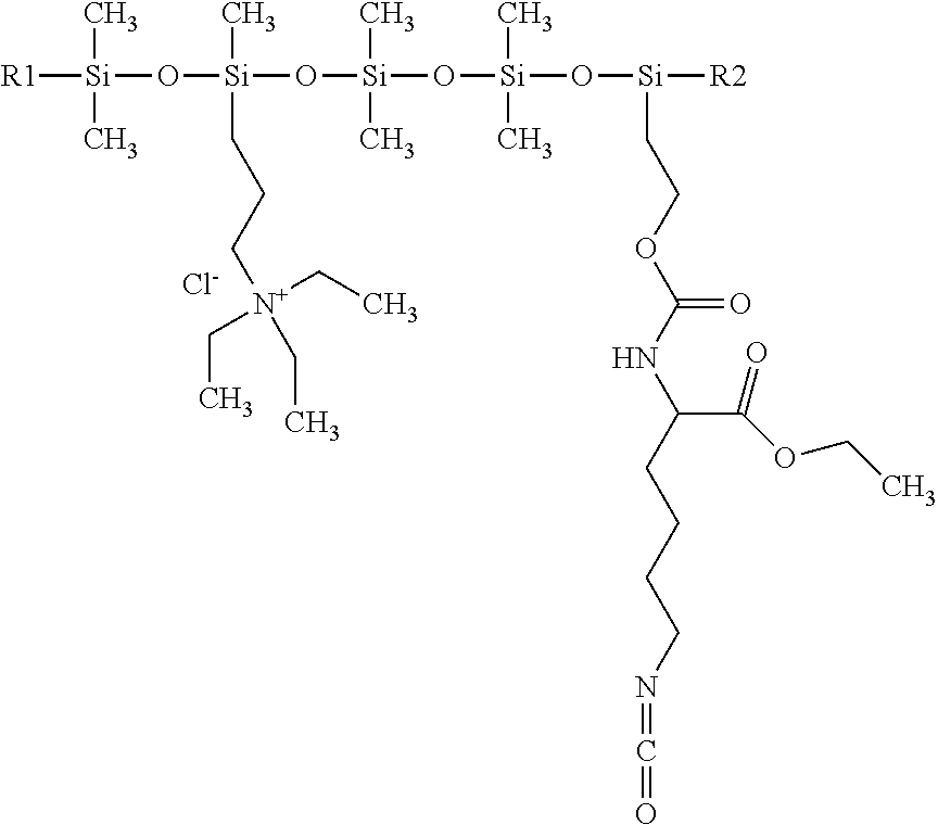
[R1][Si](O[Si](C)(CCC[N+](CC)(CC)CC)O[Si](O[Si](C)(O[Si]([R2])CCOC(NC(C(OCC)=O)CCCCN=C=O)=O)C)(C)C)(C)C.[Cl-]
